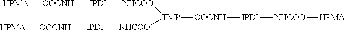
[HPMA][OOCNH][IPDI][NHCOO][TMP]([NHCOO][IPDI][OOCNH][HPMA])[OOCNH][IPDI][NHCOO][HPMA]
